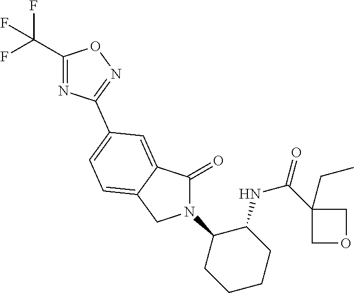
C1(=O)N(C2CCCCC2NC(C2(CC)COC2)=O)CC2=CC=C(C3=NOC(C(F)(F)F)=N3)C=C12
